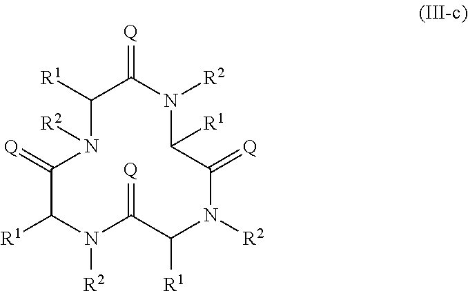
C1([R1])N([R2])C(=[Q])C([R1])N([R2])C(=[Q])C([R1])N([R2])C(=[Q])C([R1])N([R2])C1=[Q]
